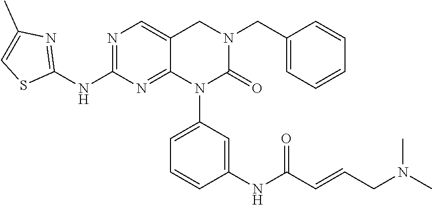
C1(CN2CC3=CN=C(NC4=NC(C)=CS4)N=C3N(C3=CC=CC(NC(C=CCN(C)C)=O)=C3)C2=O)=CC=CC=C1
